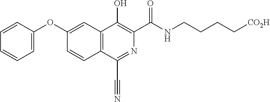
C1=CC=CC=C1OC1=CC2=C(C=C1)C(C#N)=NC(C(NCCCC[CO2H])=O)=C2O
